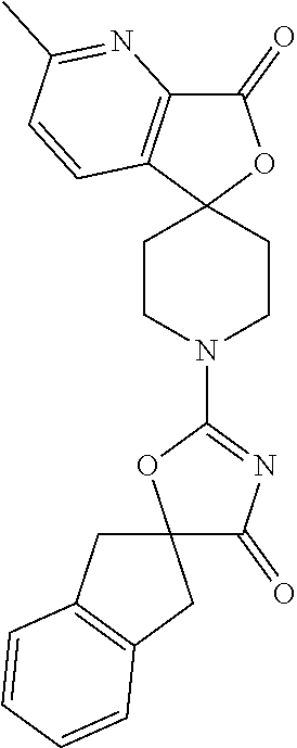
C12(CCN(C3=NC(=O)C4(O3)CC3=C(C4)C=CC=C3)CC1)OC(=O)C1=C2C=CC(C)=N1
